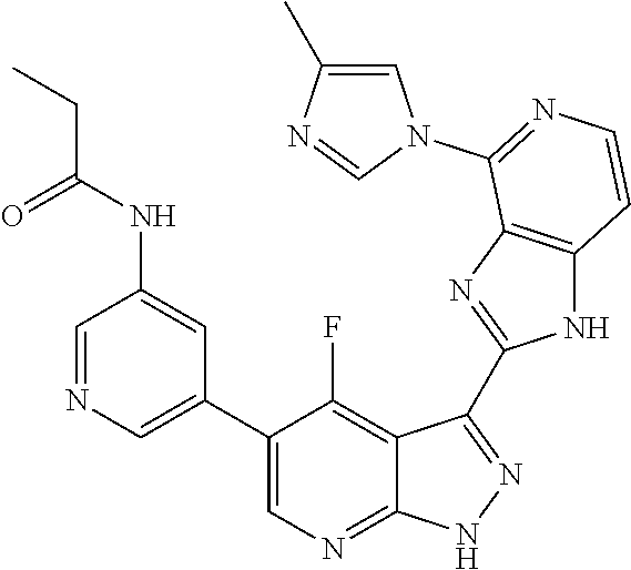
C1=NC=C(C2=CN=C3C(=C2F)C(C2=NC4=C(N2)C=CN=C4N2C=C(C)N=C2)=N[N H]3)C=C1NC(CC)=O
